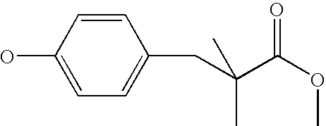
C1=CC(O)=CC=C1CC(C(OC)=O)(C)C
